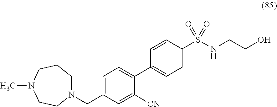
N1(CC2=CC=C(C3=CC=C(S(NCCO)(=O)=O)C=C3)C([CN])=C2)CCCN(C)CC1
